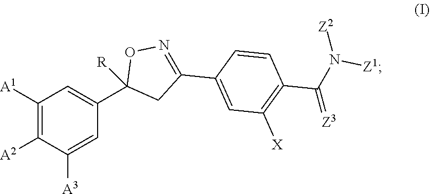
C1([A1])=C([A2])C([A3])=CC(C2([R])CC(C3=CC([X])=C(C(=[Z3])N([Z1])[Z2])C=C3)=NO2)=C1
